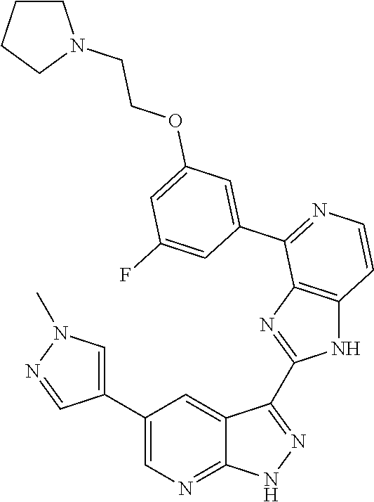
C1(C2=CN=C3C(=C2)C(C2=NC4=C(N2)C=CN=C4C2=CC(OCCN4CCCC4)=CC(F)=C2)=NN3)=CN(C)N=C1
